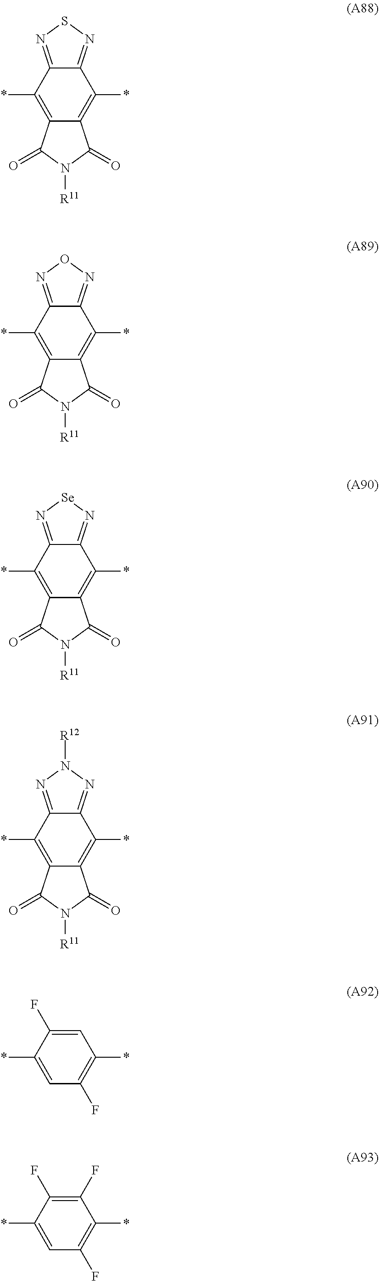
C12=NSN=C1C(*)=C1C(=C2*)C(=O)N([R11])C1=O.C12=NON=C1C(*)=C1C(=C2*)C(=O)N([R11])C1=O.C12=N[Se]N=C1C(*)=C1C(=C2*)C(=O)N([R11])C1=O.C12=NN([R12])N=C1C(*)=C1C(=C2*)C(=O)N([R11])C1=O.C1=C(F)C(*)=CC(F)=C1*.C1(F)=C(F)C(*)=CC(F)=C1*
